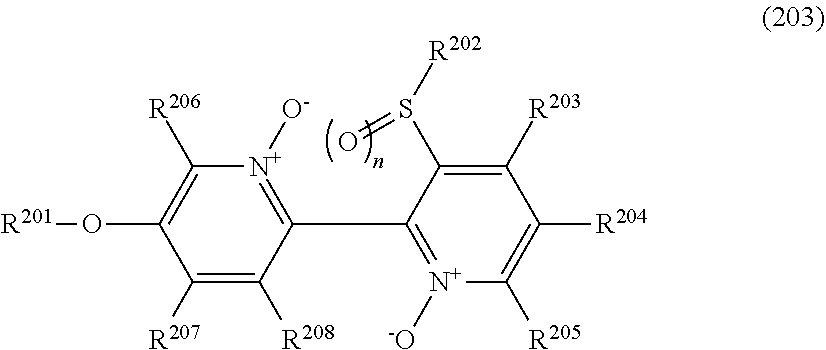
C1([R207])=C([R208])C(C2=[N+]([-O])C([R205])=C([R204])C([R203])=C2S([R202])=O)=[N+]([O-])C([R206])=C1O[R201]
